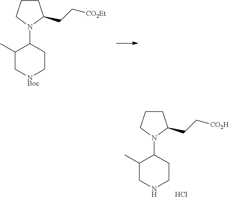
C1CCN(C2CC[NBoc]CC2C)C1CC[CO2Et].C1CCN(C2CCNCC2C)C1CC[CO2H].Cl
